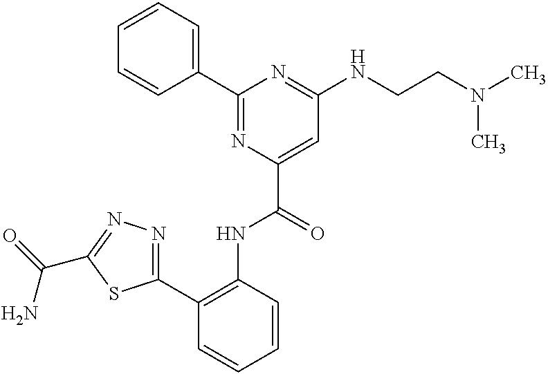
C1=CC=C(C2=NC(C(NC3=C(C4=NN=C(C(N)=O)S4)C=CC=C3)=O)=CC(NCCN(C)C)=N2)C=C1
